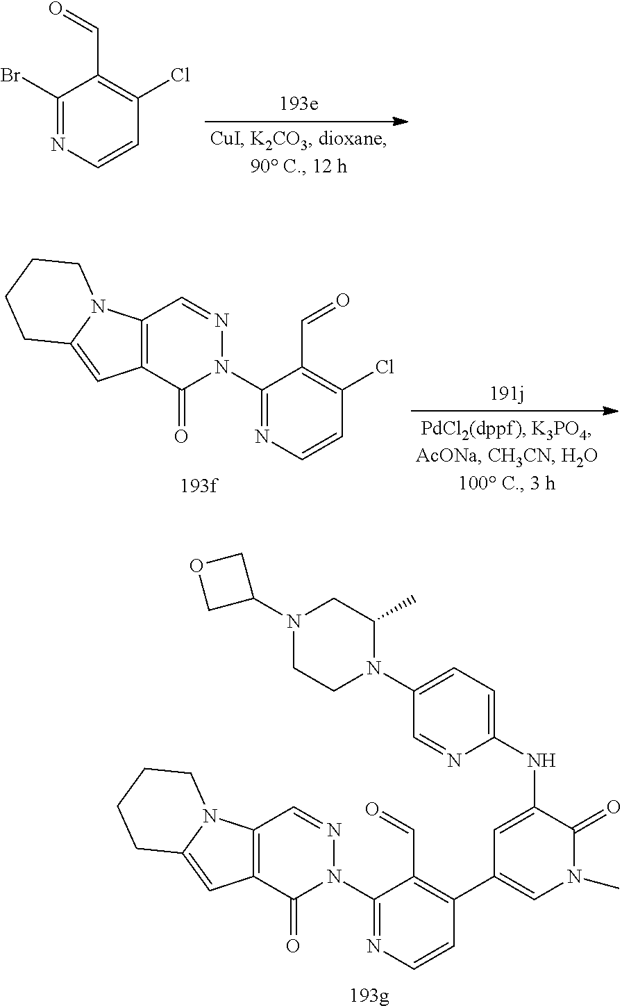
N1(C2COC2)CCN(C2=CC=C(NC3=CC(C4=C(C=O)C(N5N=CC6=C(C5=O)C=C5N6CCCC5)=NC=C4)=CN(C)C3=O)N=C2)C(C)C1.ClC1=C(C=O)C(Br)=NC=C1.ClC1=C(C=O)C(N2N=CC3=C(C2=O)C=C2N3CCCC2)=NC=C1
